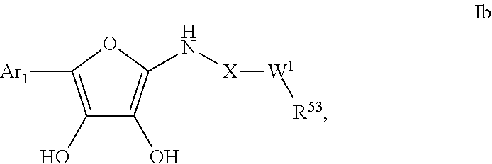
C1(O)=C([Ar1])OC(N[X][W1][R53])=C1O
